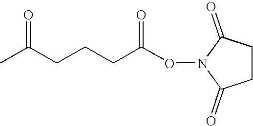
CC(CCCC(ON1C(=O)CCC1=O)=O)=O
